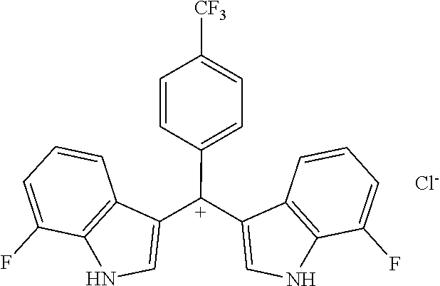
C12=C(NC=C1[C+](C1=CC=C([CF3])C=C1)C1=CNC3=C1C=CC=C3F)C(F)=CC=C2.[Cl-]
